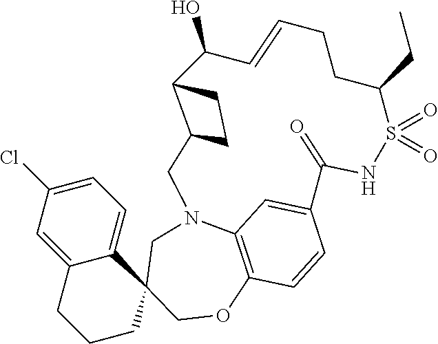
C12=CC(Cl)=CC=C1C1(CCC2)COC2=C3N(C1)CC1C(C(O)C=CCCC(CC)S(=O)(=O)NC(=O)C(=C3)C=C2)CC1
